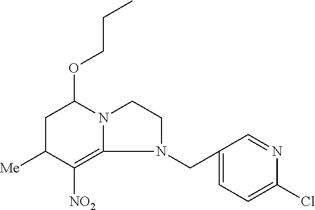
C1(CN2CCN3C2=C([NO2])C([Me])CC3OCCC)=CC=C(Cl)N=C1
